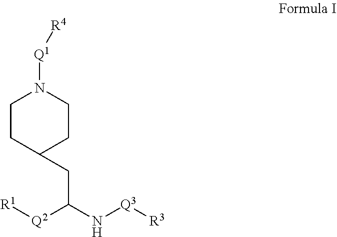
C1CC(CC(N[Q3][R3])[Q2][R1])CCN1[Q1][R4]
